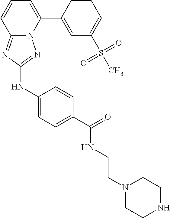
C1=CC(C2=CC=CC3=NC(NC4=CC=C(C(=O)NCCN5CCNCC5)C=C4)=NN23)=CC(S(C)(=O)=O)=C1
